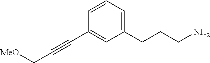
C1(CCCN)=CC=CC(C#CC[MeO])=C1
